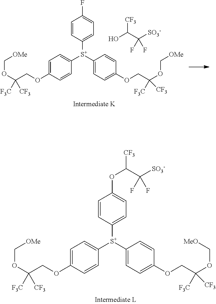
C1=C(OCC(OC[OMe])([F3C])[CF3])C=CC([S+](C2=CC=C(OCC(OC[OMe])([F3C])[CF3])C=C2)C2=CC=C(F)C=C2)=C1.[CF3]C(C([SO3-])(F)F)O.C1=C(OCC(OC[OMe])([F3C])[CF3])C=CC([S+](C2=CC=C(OCC(OC[MeO])([F3C])[CF3])C=C2)C2=CC=C(OC(C([SO3-])(F)F)[CF3])C=C2)=C1
